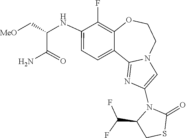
C(C1CSC(=O)N1C1=CN2C(=N1)C1=CC=C(NC(C[MeO])C(=O)N)C(F)=C1OCC2)(F)F
